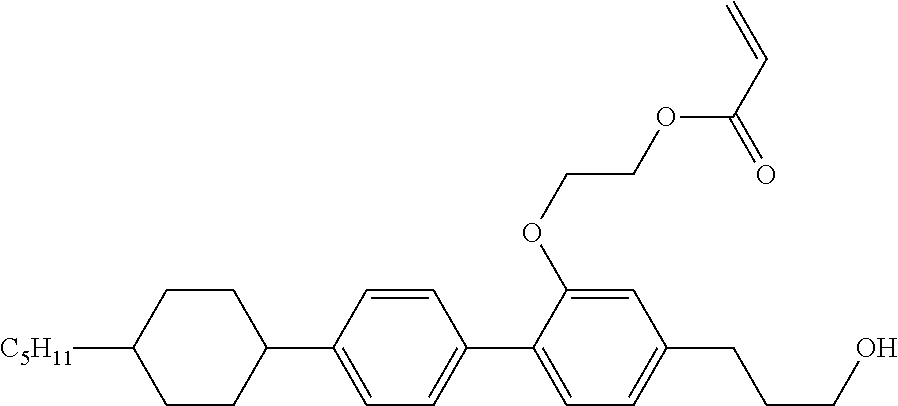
C1CC([C5H11])CCC1C1=CC=C(C2=CC=C(CCCO)C=C2OCCOC(C=C)=O)C=C1
